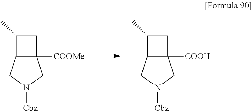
C12([COOMe])C(CN([Cbz])C1)C(C)C2.C12([COOH])C(CN([Cbz])C1)C(C)C2
